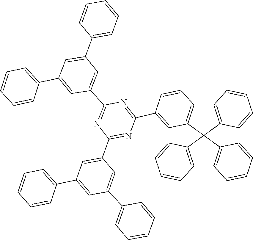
C1=CC=C(C2=CC(C3=CC=CC=C3)=CC(C3=NC(C4=CC(C5=CC=CC=C5)=CC(C5=CC=CC=C5)=C4)=NC(C4=CC5=C(C=C4)C4=C(C56C5=C(C=CC=C5)C5=C6C=CC=C5)C=CC=C4)=N3)=C2)C=C1
